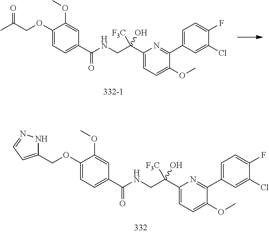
C1(C(CNC(=O)C2=CC=C(OCC3=CC=NN3)C(OC)=C2)([F3C])O)=CC=C(OC)C(C2=CC=C(F)C(Cl)=C2)=N1.C1(C(CNC(=O)C2=CC=C(OCC(C)=O)C(OC)=C2)([F3C])O)=CC=C(OC)C(C2=CC=C(F)C(Cl)=C2)=N1
